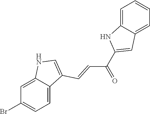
C1=C2C(=CC=C1Br)C(C=CC(=O)C1=CC3=CC=CC=C3N1)=CN2
